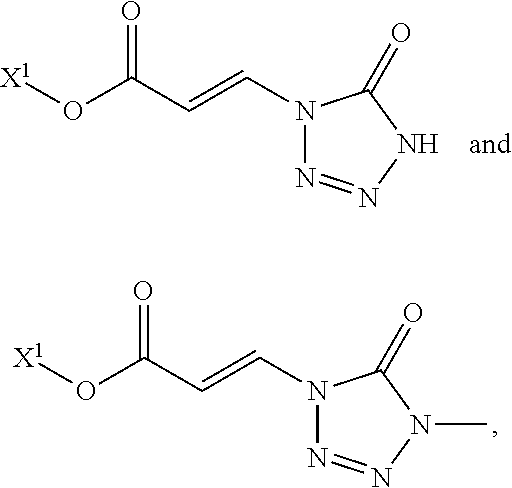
N1(C=CC(O[X1])=O)N=NNC1=O.N1(C=CC(O[X1])=O)N=NN(C)C1=O
